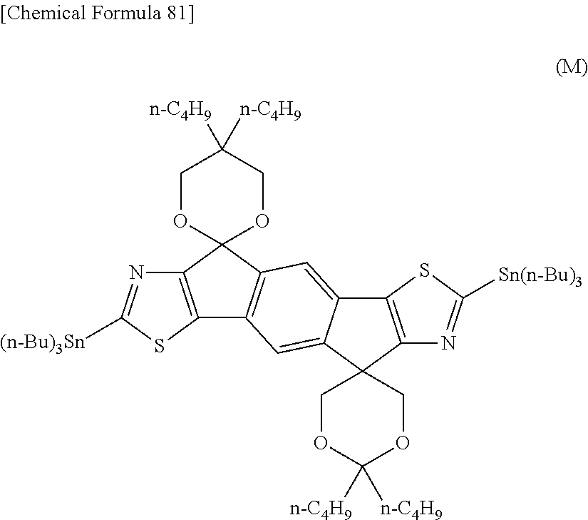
N1=C([Sn(n-Bu)3])SC2=C1C1(C3=CC4=C(C5(C6=C4SC([(n-Bu)3Sn])=N6)OCC([n-C4H9])([n-C4H9])CO5)C=C23)COC([n-C4H9])([n-C4H9])OC1
